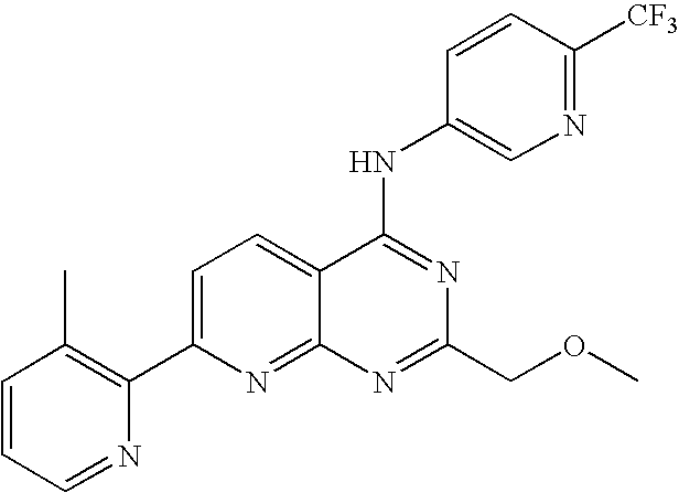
C1=CC=NC(C2=CC=C3C(=N2)N=C(COC)N=C3NC2=CN=C([CF3])C=C2)=C1C
